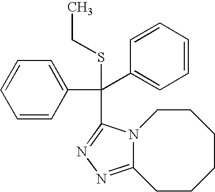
C1=CC(C(SCC)(C2=CC=CC=C2)C2=NN=C3N2CCCCCC3)=CC=C1
